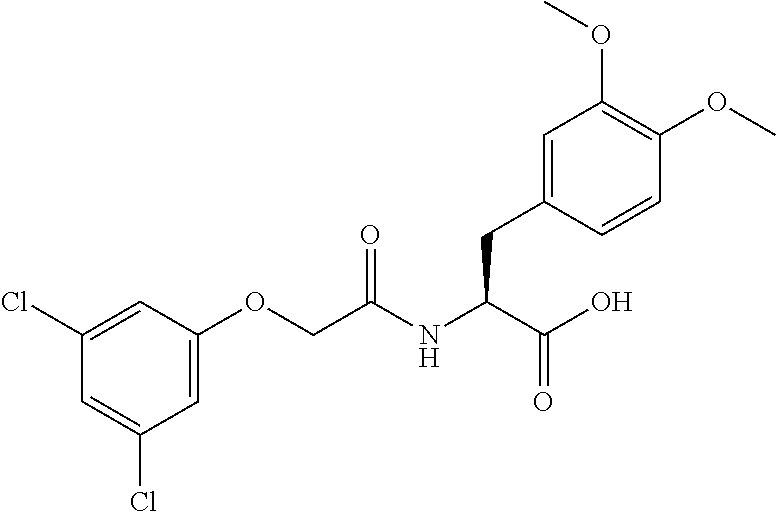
C1=C(CC(NC(COC2=CC(Cl)=CC(Cl)=C2)=O)C(O)=O)C=CC(OC)=C1OC
